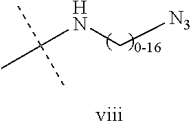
CC(NC[N3])(C)C
